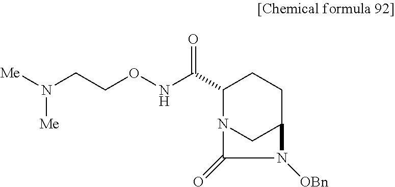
C1(C(NOCCN([Me])[Me])=O)N2CC(CC1)N([OBn])C2=O
